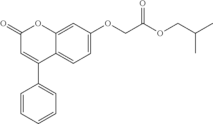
C12=CC(OCC(OCC(C)C)=O)=CC=C1C(C1=CC=CC=C1)=CC(=O)O2
